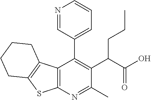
C12=C(N=C(C)C(C(C(O)=O)CCC)=C1C1=CC=CN=C1)SC1=C2CCCC1
